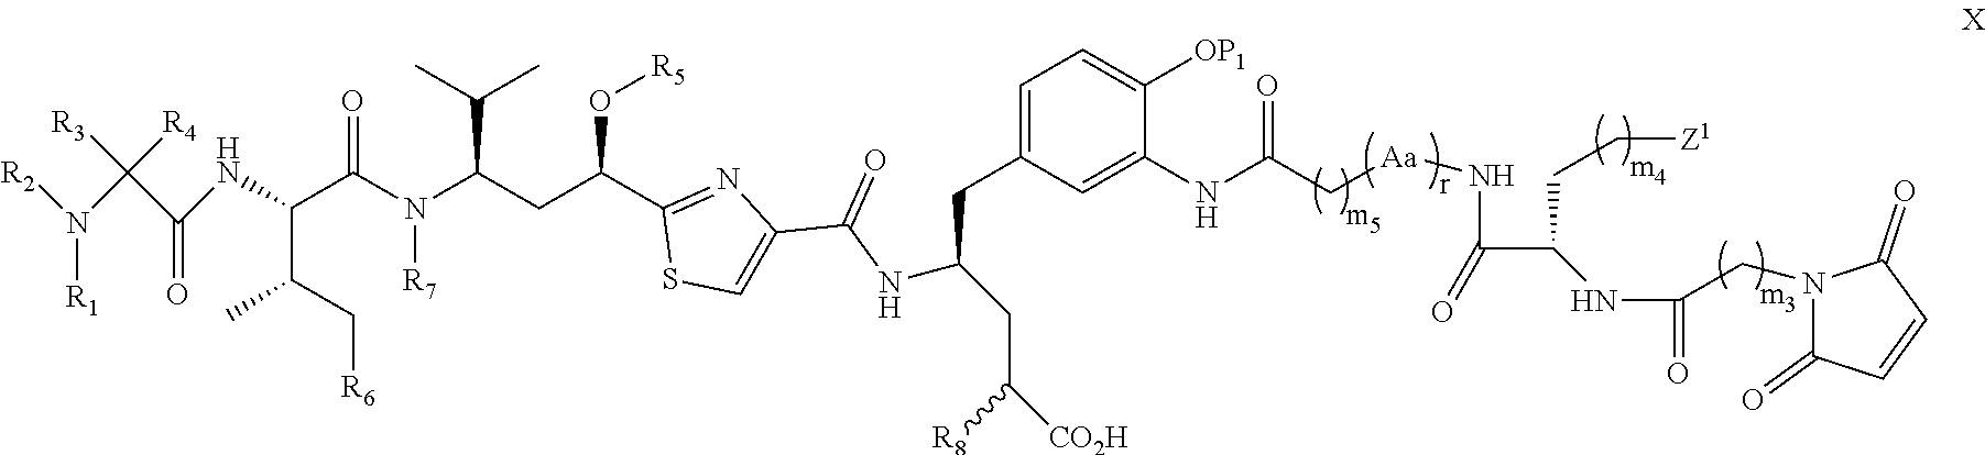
O=C(N(C(C(C)C)CC(O[R5])C1=NC(C(NC(CC([R8])[CO2H])CC2=CC=C([OP1])C(NC(C[Aa]NC(C(CC[Z1])NC(=O)CN3C(=O)C=CC3=O)=O)=O)=C2)=O)=CS1)[R7])C(C(C[R6])C)NC(C([R4])([R3])N([R2])[R1])=O
